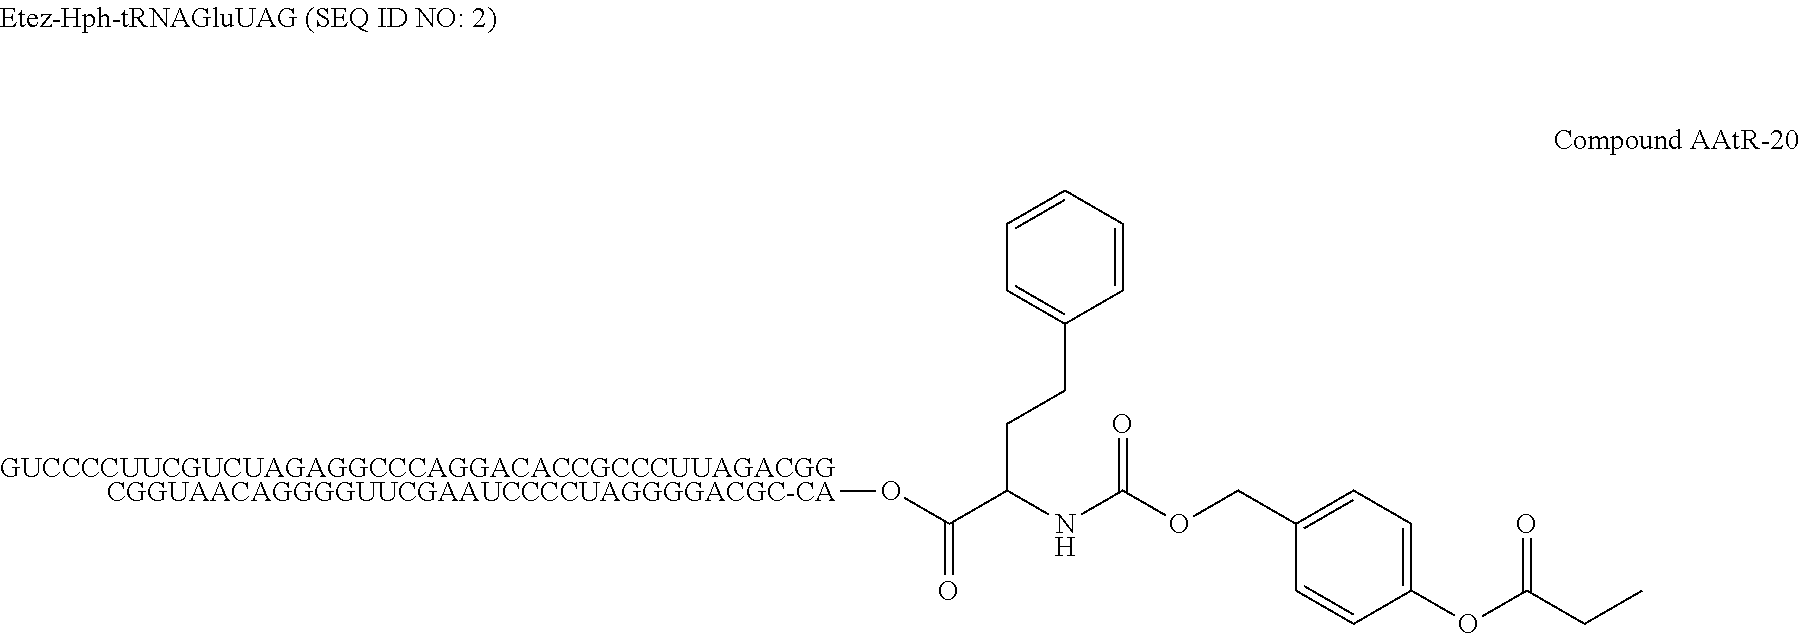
[GUCCCCUUCGUCUAGAGGCCCAGGACACCGCCCUUAGACGGCGGUAACAGGGGUUCGAAUCCCCUAGGGGACGC-CA]OC(C(NC(OCC1=CC=C(OC(CC)=O)C=C1)=O)CCC1=CC=CC=C1)=O
